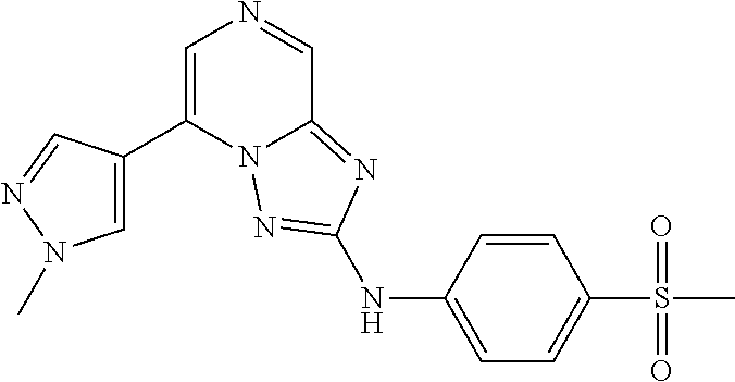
C1(C2=CN=CC3=NC(NC4=CC=C(S(C)(=O)=O)C=C4)=NN23)=CN(C)N=C1
